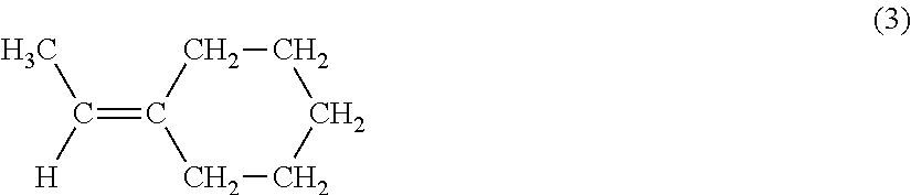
C1CC(=C([H])C)CCC1
